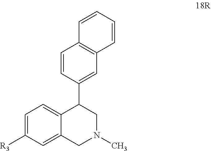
C1=C([R3])C=C2C(=C1)C(C1=CC3=C(C=C1)C=CC=C3)CN(C)C2
